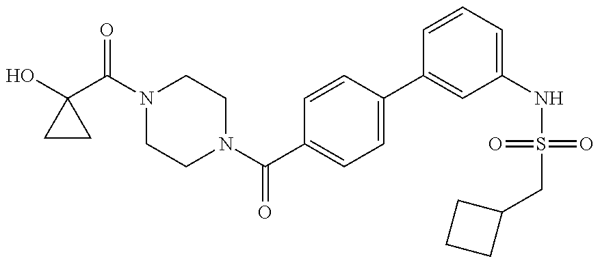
C1CC1(O)C(N1CCN(C(C2=CC=C(C3=CC(NS(=O)(=O)CC4CCC4)=CC=C3)C=C2)=O)CC1)=O
